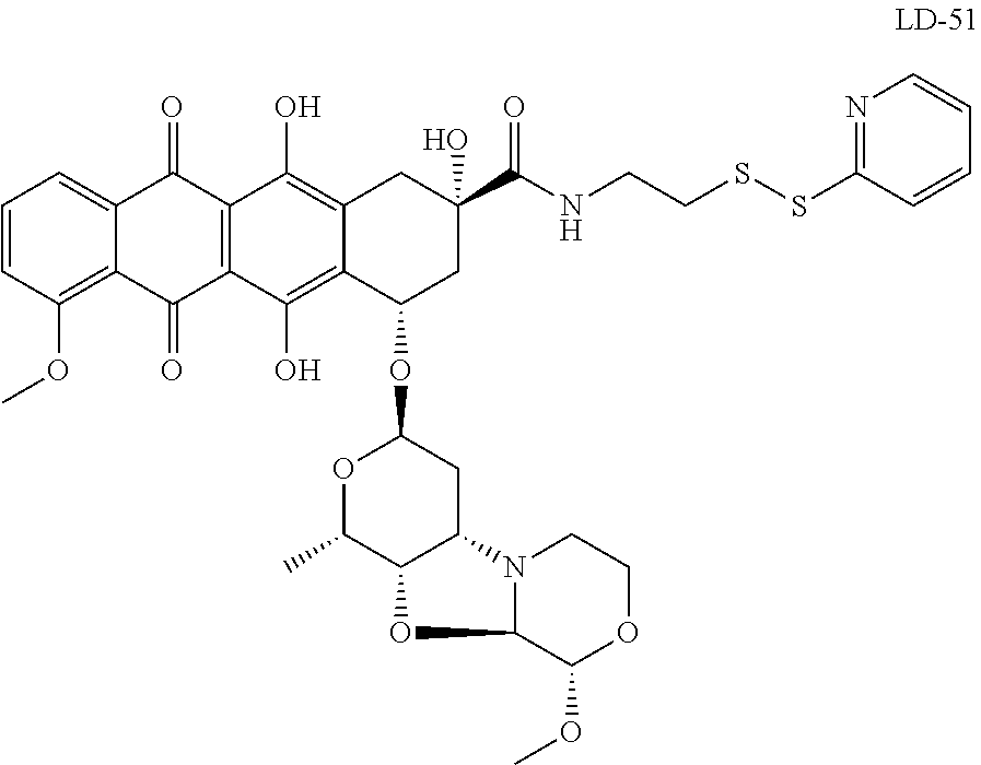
C(C1(O)CC2=C(O)C3=C(C(O)=C2C(OC2OC(C)C4C(C2)N2C(O4)C(OC)OCC2)C1)C(=O)C1=C(OC)C=CC=C1C3=O)(=O)NCCSSC1=NC=CC=C1
